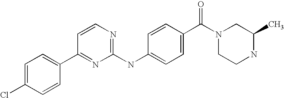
C1=C(Cl)C=CC(C2=NC(NC3=CC=C(C(=O)N4CCNC(C)C4)C=C3)=NC=C2)=C1
